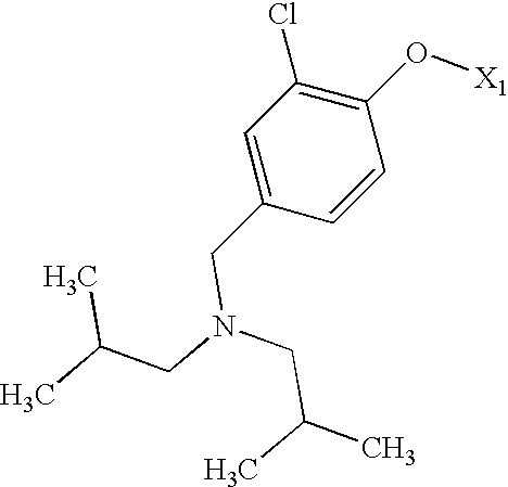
C1=C(CN(CC(C)C)CC(C)C)C=CC(O[X1])=C1Cl
